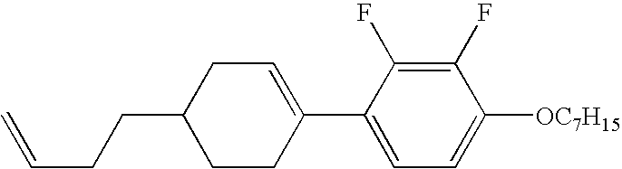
C1(F)=C(F)C(C2=CCC(CCC=C)CC2)=CC=C1[OC7H15]
